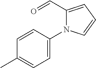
C1(C=O)=CC=CN1C1=CC=C(C)C=C1
